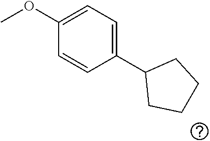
C1(OC)=CC=C(C2CCCC2)C=C1
